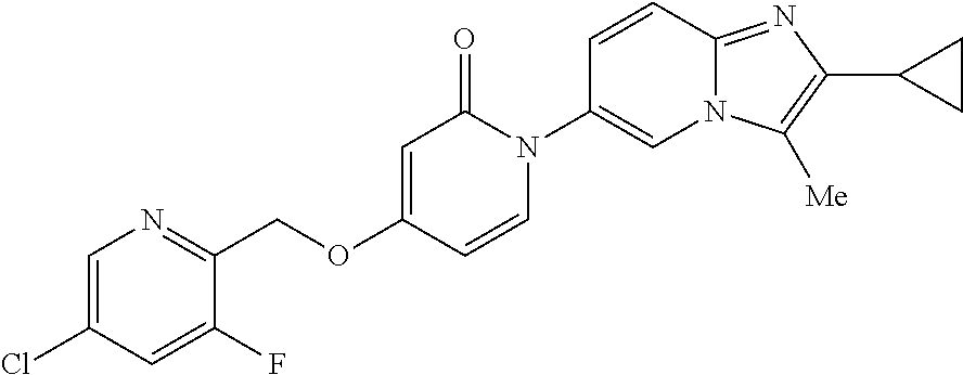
C1(COC2=CC(=O)N(C3=CN4C(=NC(C5CC5)=C4[Me])C=C3)C=C2)=NC=C(Cl)C=C1F
